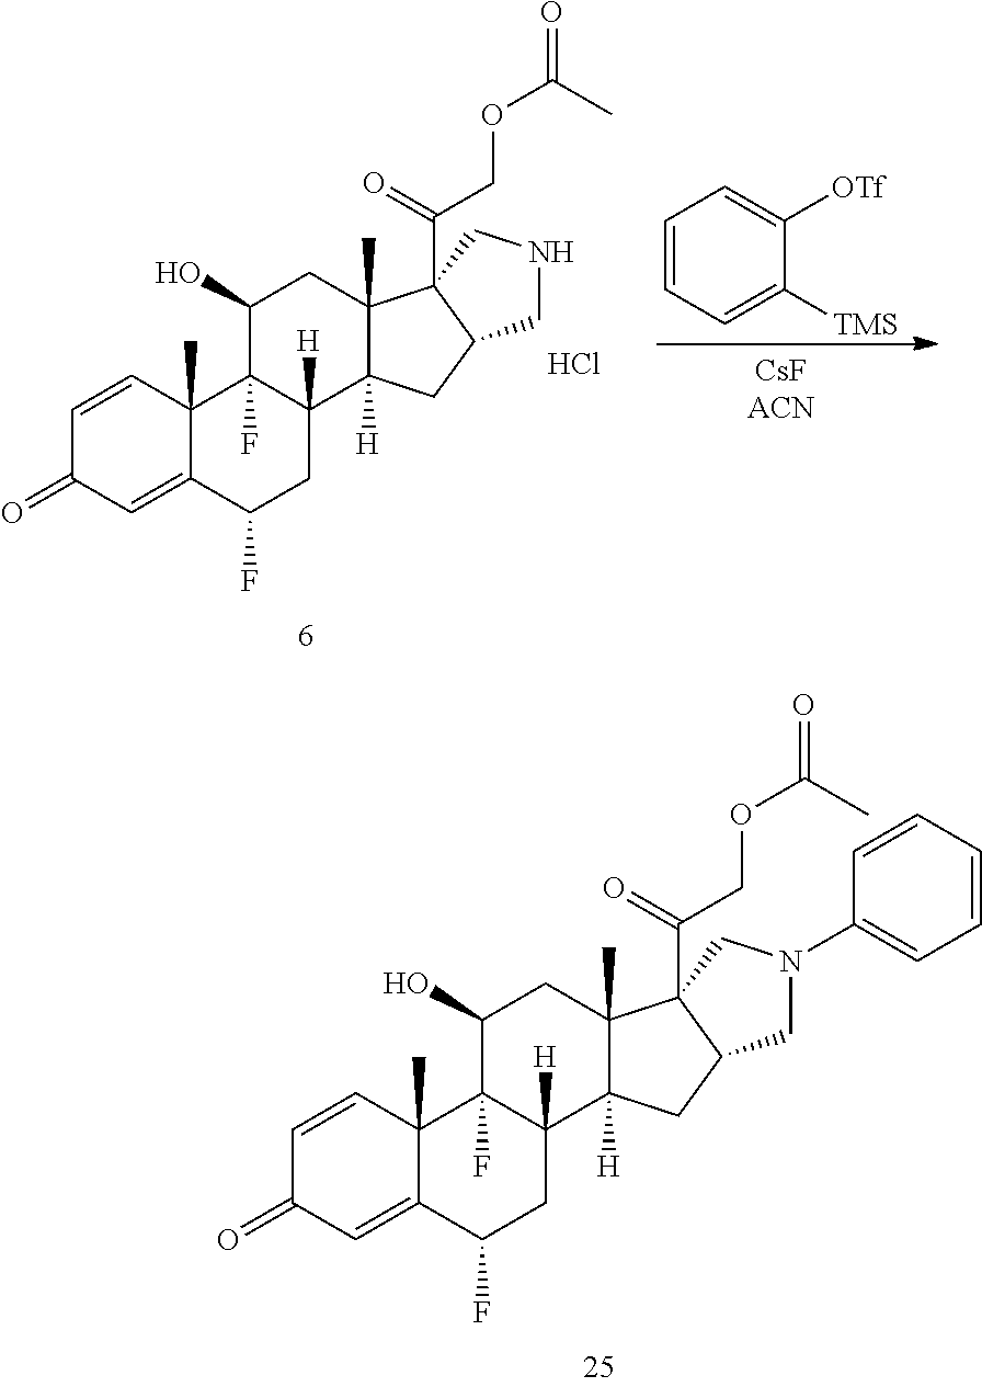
C1=CC2(C)C(=CC1=O)C(F)CC1([H])C2(F)C(O)CC2(C)C1([H])CC1C2(C(=O)COC(=O)C)CN(C2=CC=CC=C2)C1.C1=CC=C([TMS])C([OTf])=C1.C1=CC2(C)C(=CC1=O)C(F)CC1([H])C2(F)C(O)CC2(C)C1([H])CC1C2(C(COC(=O)C)=O)CNC1.Cl
